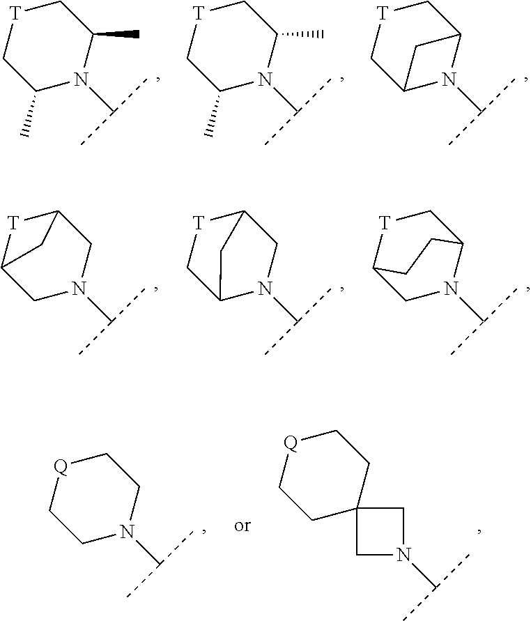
[T]1CC(C)N(C(C)C)C(C)C1.[T]1CC(C)N(C(C)C)C(C)C1.[T]1CC2N(C(C)C)C(C1)C2.[T]1C2CN(C(C)C)CC1C2.[T]1CC2N(C(C)C)CC1C2.[T]1C2CN(C(C)C)C(C1)CC2.[Q]1CCC2(CC1)CN(C(C)C)C2.[Q]1CCN(C(C)C)CC1
